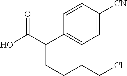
C1=CC([CN])=CC=C1C(C(O)=O)CCCCCl
